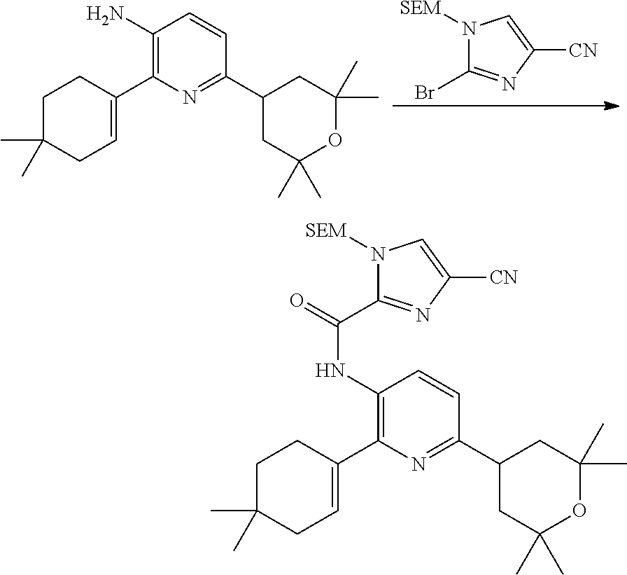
N1([SEM])C(Br)=NC([CN])=C1.C1(N)=C(C2=CCC(C)(C)CC2)N=C(C2CC(C)(C)OC(C)(C)C2)C=C1.C1(NC(=O)C2=NC([CN])=CN2[SEM])=C(C2=CCC(C)(C)CC2)N=C(C2CC(C)(C)OC(C)(C)C2)C=C1
